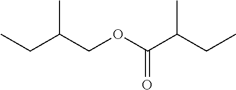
CCC(COC(C(CC)C)=O)C
